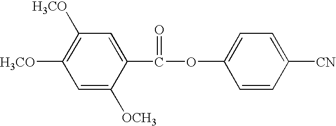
C1=C([OCH3])C(C(OC2=CC=C([CN])C=C2)=O)=CC([H3CO])=C1[H3CO]
